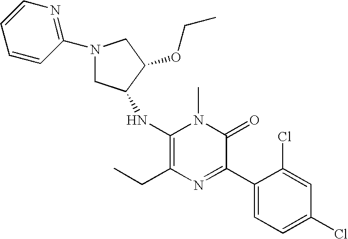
C1(NC2CN(C3=NC=CC=C3)CC2OCC)=C(CC)N=C(C2=CC=C(Cl)C=C2Cl)C(=O)N1C
